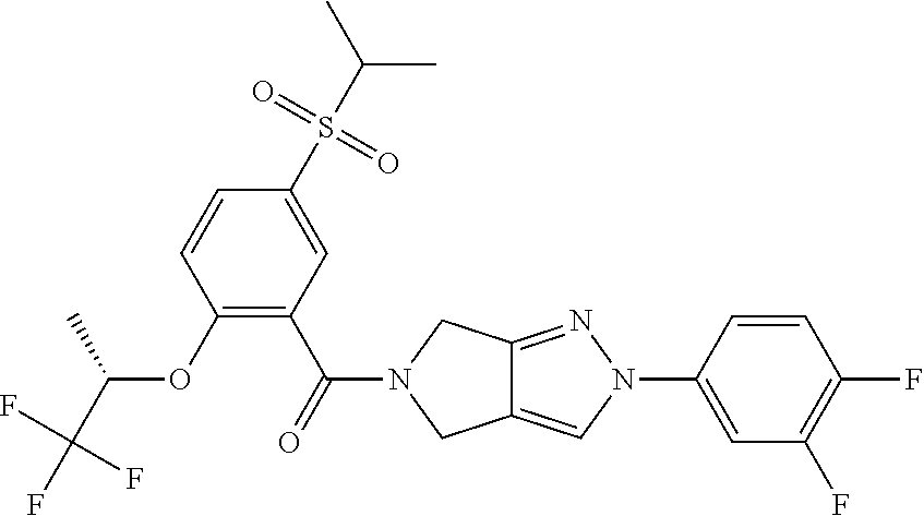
O(C1=C(C(=O)N2CC3=CN(C4=CC(F)=C(F)C=C4)N=C3C2)C=C(S(C(C)C)(=O)=O)C=C1)C(C(F)(F)F)C
